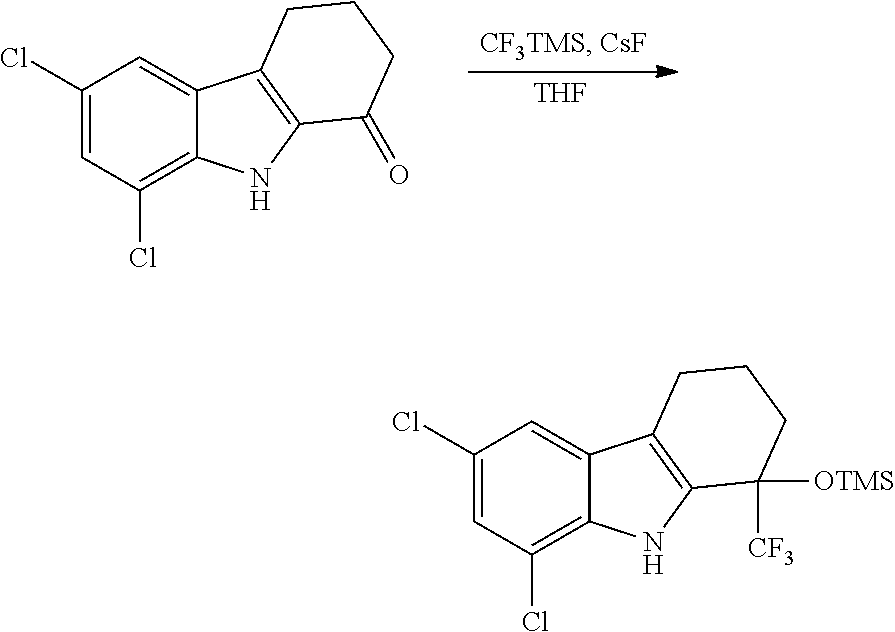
C1(Cl)=CC(Cl)=C2C(=C1)C1=C(N2)C(=O)CCC1.[THF].C1(Cl)=CC(Cl)=C2C(=C1)C1=C(N2)C([CF3])([OTMS])CCC1
